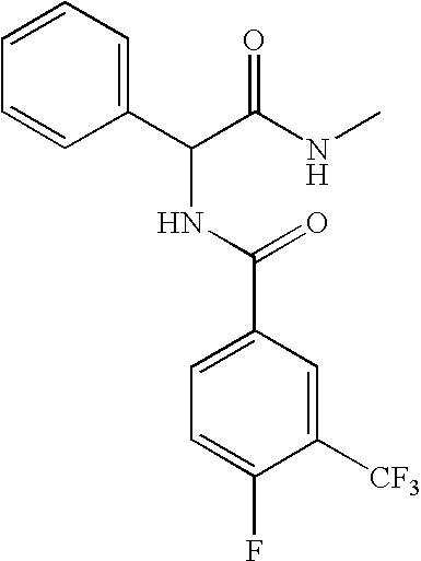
C1(C(C(NC)=O)NC(C2=CC=C(F)C([CF3])=C2)=O)=CC=CC=C1
